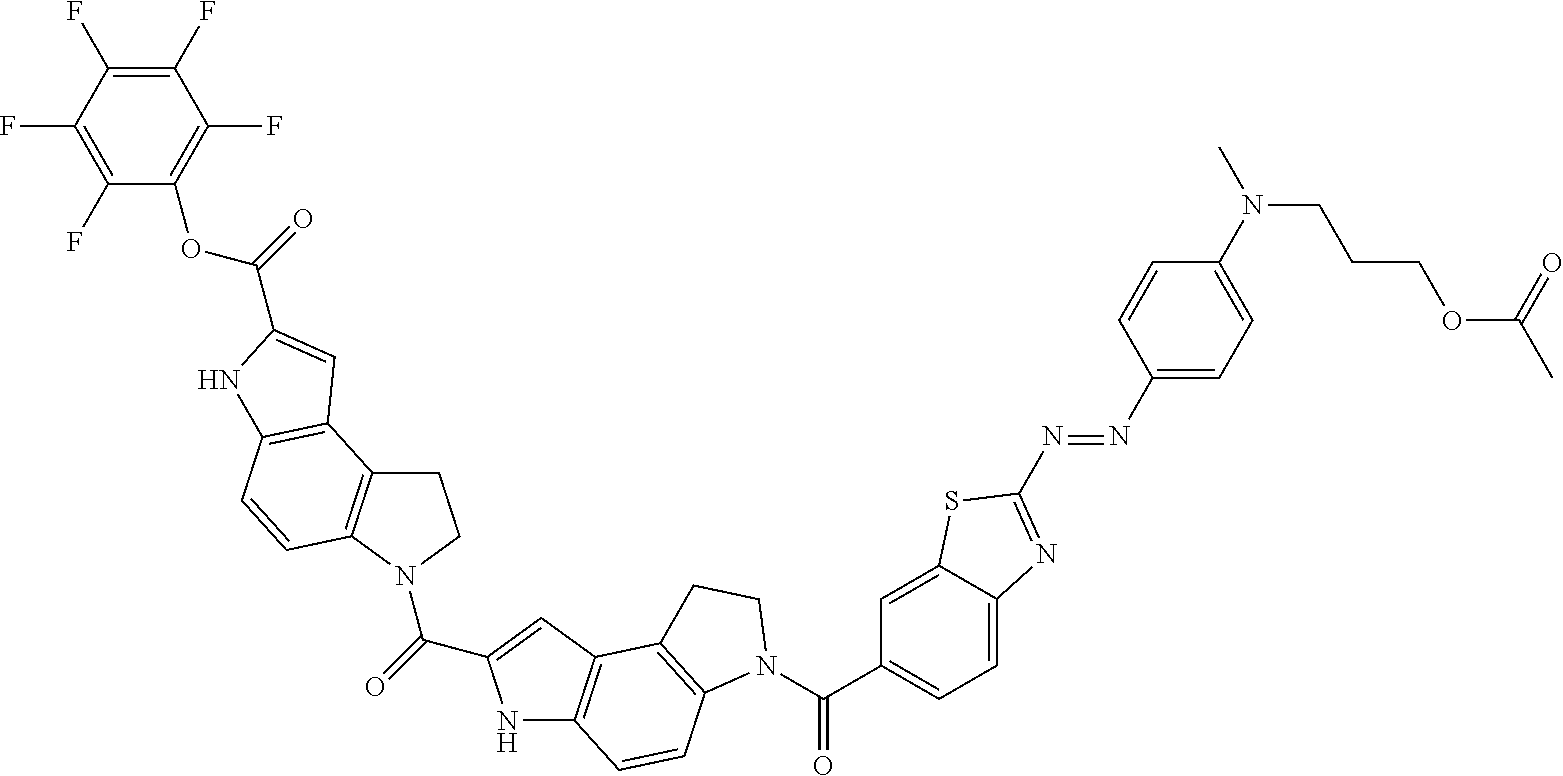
C1C2=C(N(C(=O)C3=CC4=C(N3)C=CC3=C4CCN3C(C3=CC=C4C(=C3)SC(N=NC3=CC=C(N(C)CCCOC(C)=O)C=C3)=N4)=O)C1)C=CC1=C2C=C(C(=O)OC2=C(F)C(F)=C(F)C(F)=C2F)N1
